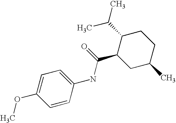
C1(NC(C2CC(C)CCC2C(C)C)=O)=CC=C(OC)C=C1
